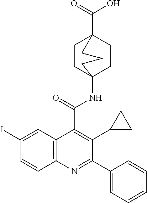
C12(NC(=O)C3=C(C4CC4)C(C4=CC=CC=C4)=NC4=C3C=C(I)C=C4)CCC(C(=O)O)(CC1)CCC2
